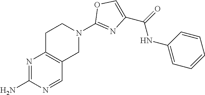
N1=C(N)N=CC2=C1CCN(C1=NC(C(=O)NC3=CC=CC=C3)=CO1)C2
